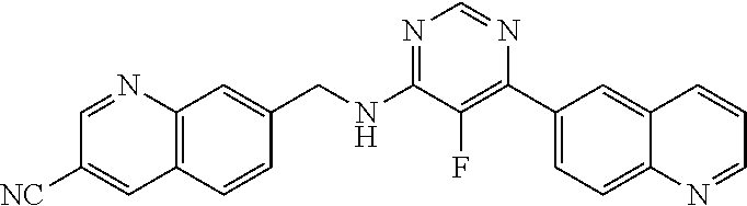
N1=C(NCC2=CC3=C(C=C2)C=C([NC])C=N3)C(F)=C(C2=CC=C3C(=C2)C=CC=N3)N=C1
